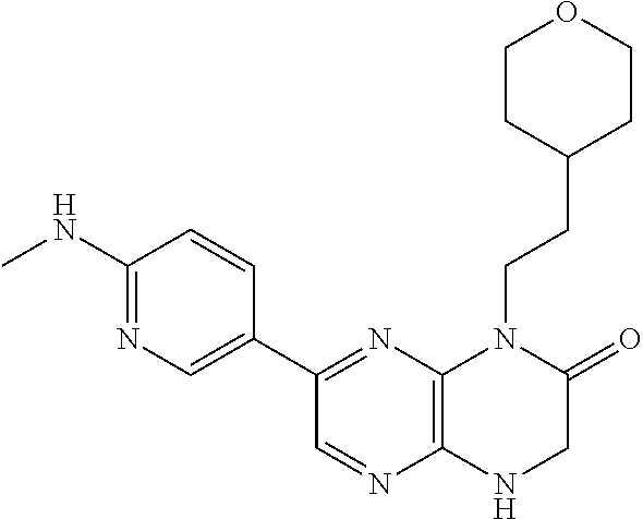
C1(NC)=NC=C(C2=NC3=C(N=C2)NCC(=O)N3CCC2CCOCC2)C=C1
